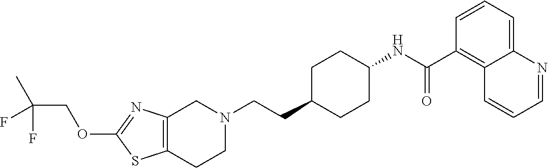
C1(OCC(C)(F)F)=NC2=C(S1)CCN(CCC1CCC(NC(C3=C4C(=CC=C3)N=CC=C4)=O)CC1)C2
